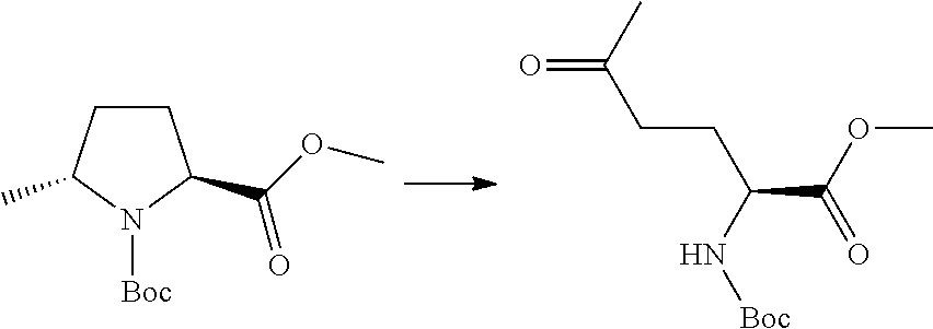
C1CC(C(=O)OC)N([Boc])C1C.C(C(OC)=O)(CCC(C)=O)N[Boc]
